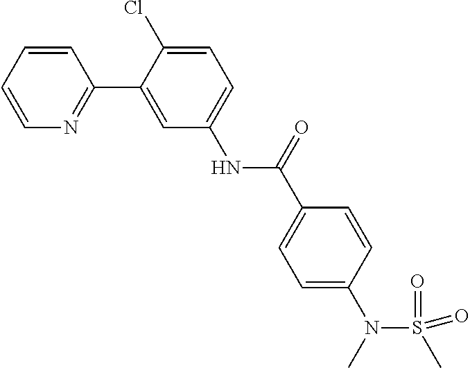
C1(C2=CC(NC(C3=CC=C(N(S(C)(=O)=O)C)C=C3)=O)=CC=C2Cl)=NC=CC=C1
